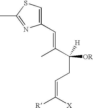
C1(C=C(C)C(CC=C([X])[R])([OR])[H])=CSC(C)=N1
